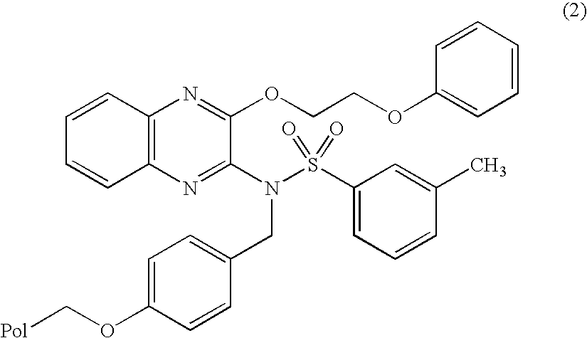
C12=C(N=C(N(S(C3=CC=CC(C)=C3)(=O)=O)CC3=CC=C(OC[Pol])C=C3)C(OCCOC3=CC=CC=C3)=N1)C=CC=C2
